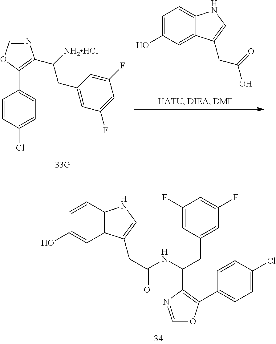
C1=C(O)C=C2C(=C1)NC=C2CC(O)=O.C1=NC(C([NH2HCl])CC2=CC(F)=CC(F)=C2)=C(C2=CC=C(Cl)C=C2)O1.C1=NC(C(CC2=CC(F)=CC(F)=C2)NC(CC2=CNC3=C2C=C(O)C=C3)=O)=C(C2=CC=C(Cl)C=C2)O1
